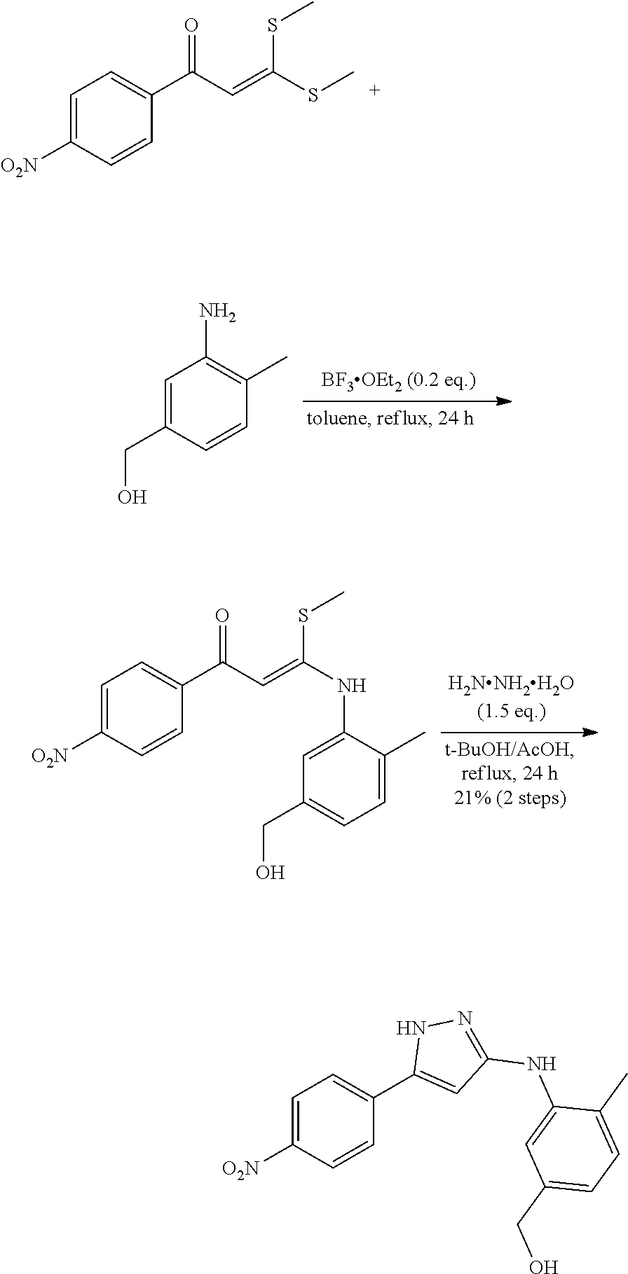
C1=C([O2N])C=CC(C(C=C(SC)SC)=O)=C1.C1=C(CO)C=CC(C)=C1N.C1=C([O2N])C=CC(C(C=C(NC2=CC(CO)=CC=C2C)SC)=O)=C1.C1=C([O2N])C=CC(C2=CC(NC3=CC(CO)=CC=C3C)=NN2)=C1
